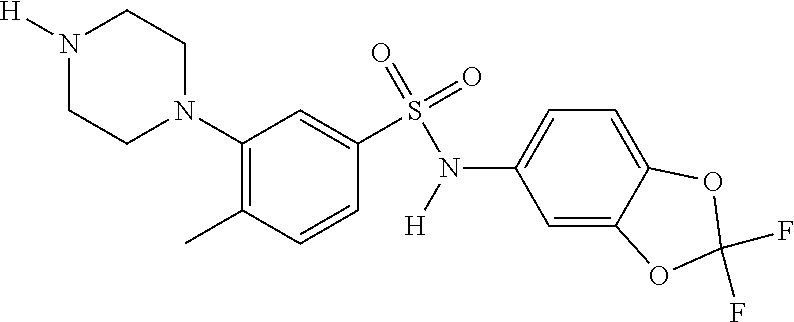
N1([H])CCN(C2=C(C)C=CC(S(=O)(=O)N([H])C3=CC=C4C(=C3)OC(F)(F)O4)=C2)CC1
